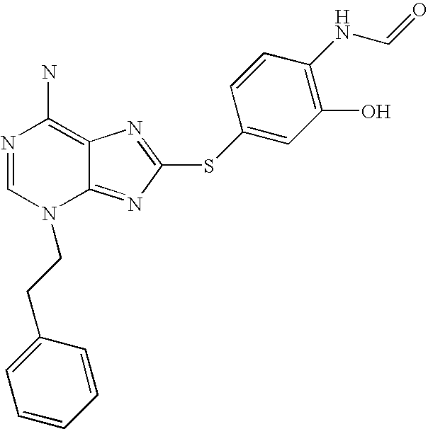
N1=CN(CCC2=CC=CC=C2)C2=NC(SC3=CC(O)=C(NC=O)C=C3)=NC2=C1N
